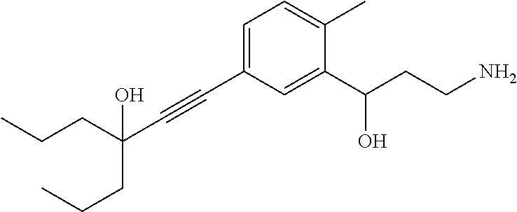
C1(C(CCN)O)=CC(C#CC(CCC)(CCC)O)=CC=C1C
